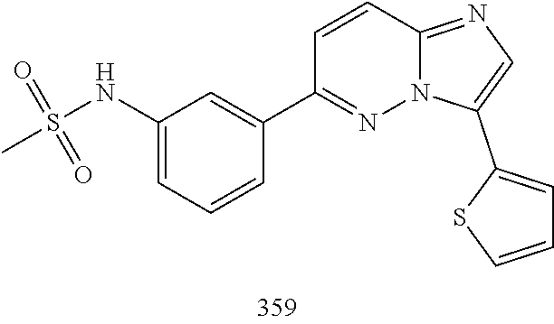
C1(C2=CC=CS2)=CN=C2C=CC(C3=CC(NS(=O)(=O)C)=CC=C3)=NN12
